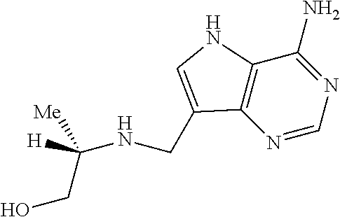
N1=CN=C(N)C2=C1C(CNC([Me])(CO)[H])=CN2
